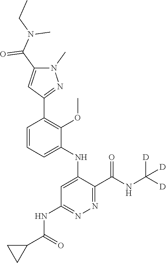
C1=C(NC2=CC(NC(C3CC3)=O)=NN=C2C(NC([D])([D])[D])=O)C(OC)=C(C2=NN(C)C(C(N(CC)C)=O)=C2)C=C1
